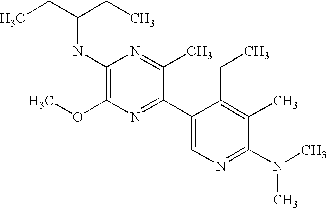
CCC(CC)NC1=C(OC)N=C(C2=CN=C(N(C)C)C(C)=C2CC)C(C)=N1
